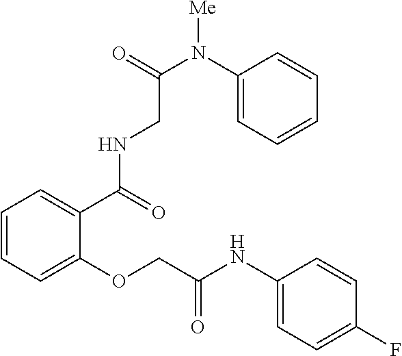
C1=CC=C(OCC(NC2=CC=C(F)C=C2)=O)C(C(NCC(N(C2=CC=CC=C2)[Me])=O)=O)=C1
